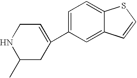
C1(C)CC(C2=CC=C3C(=C2)C=CS3)=CCN1
